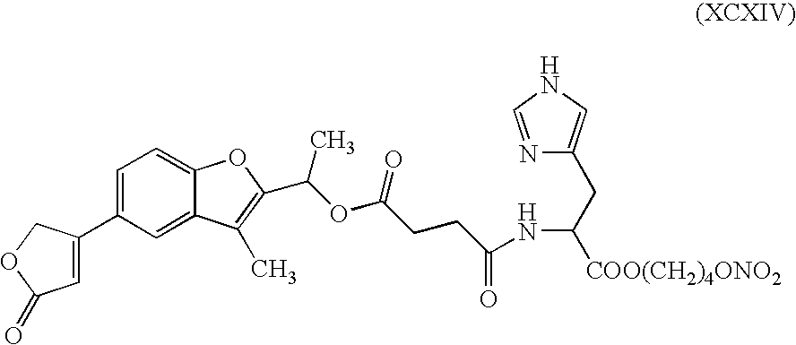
C1=C(C2=CC(=O)OC2)C=C2C(=C1)OC(C(OC(CCC(=O)NC(CC1=CNC=N1)[COO(CH2)4ONO2])=O)C)=C2C
